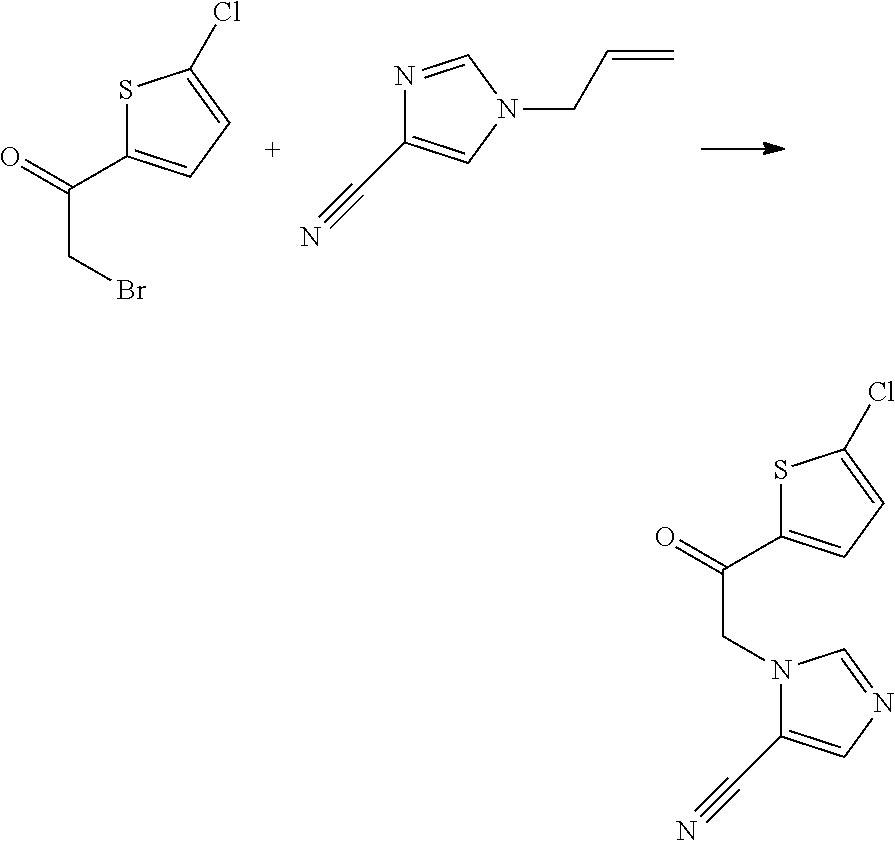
S1C(C(=O)CBr)=CC=C1Cl.N1=CN(CC=C)C=C1C#N.S1C(C(=O)CN2C(C#N)=CN=C2)=CC=C1Cl
